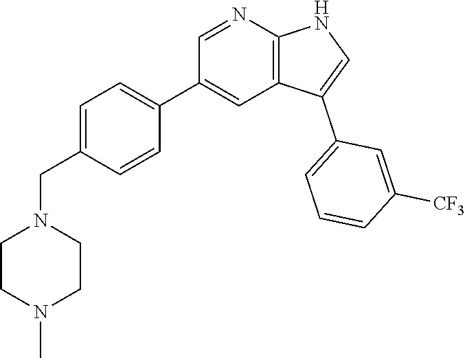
C1=C(CN2CCN(C)CC2)C=CC(C2=CC3=C(N=C2)NC=C3C2=CC=CC([CF3])=C2)=C1
